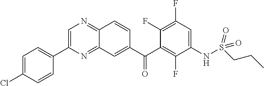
C1=C(C2=CC=C(Cl)C=C2)N=C2C(=N1)C=CC(C(C1=C(F)C(NS(=O)(=O)CCC)=CC(F)=C1F)=O)=C2
